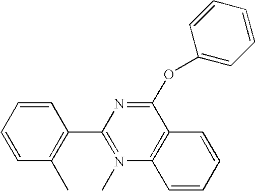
C1=CC=CC(C)=C1C1=N(C)C2=C(C(OC3=CC=CC=C3)=N1)C=CC=C2
